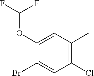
C1(OC(F)F)=CC(C)=C(Cl)C=C1Br
